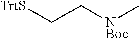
[TrtS]CC[NBoc]C
